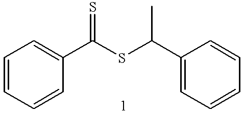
C1=CC=CC(C(SC(C2=CC=CC=C2)C)=S)=C1
